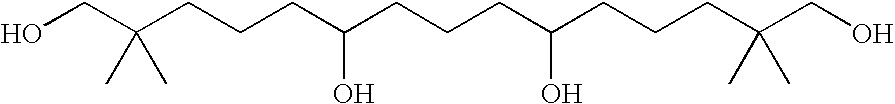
OCC(CCCC(CCCC(CCCC(CO)(C)C)O)O)(C)C
